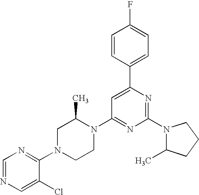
C1=NC=C(Cl)C(N2CCN(C3=NC(N4C(C)CCC4)=NC(C4=CC=C(F)C=C4)=C3)C(C)C2)=N1
